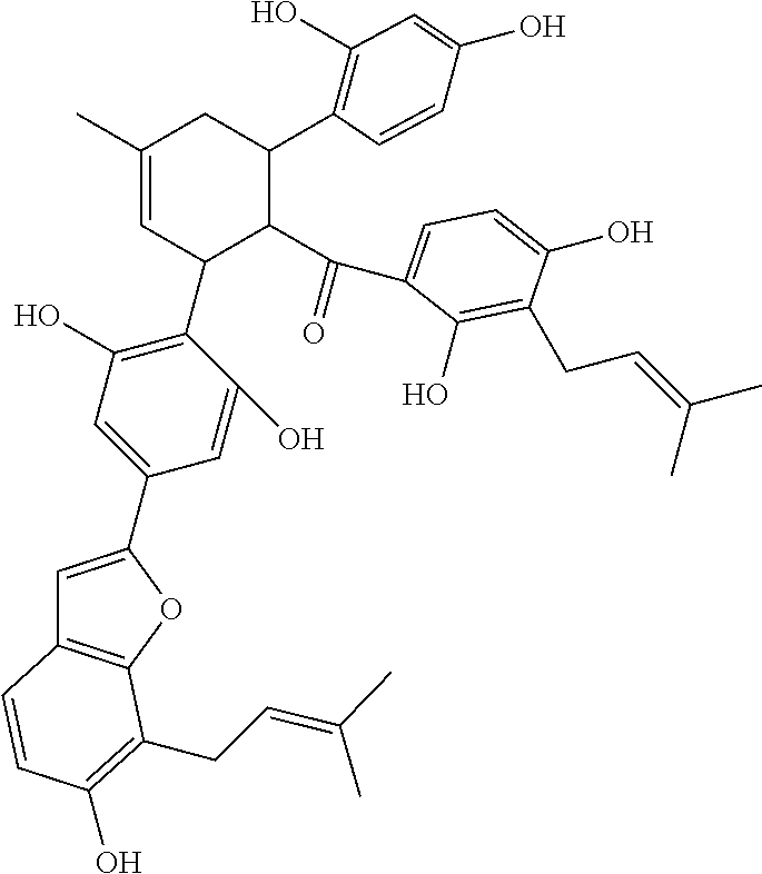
C1=C(C)CC(C2=C(O)C=C(O)C=C2)C(C(=O)C2=CC=C(O)C(CC=C(C)C)=C2O)C1C1=C(O)C=C(C2=CC3=C(O2)C(CC=C(C)C)=C(O)C=C3)C=C1O
